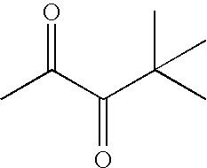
CC(C(C(C)(C)C)=O)=O
